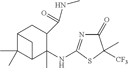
C1(=O)N=C(NC2(C)C(C(NC)=O)CC3C(C)(C)C2C3)SC1([CF3])C
